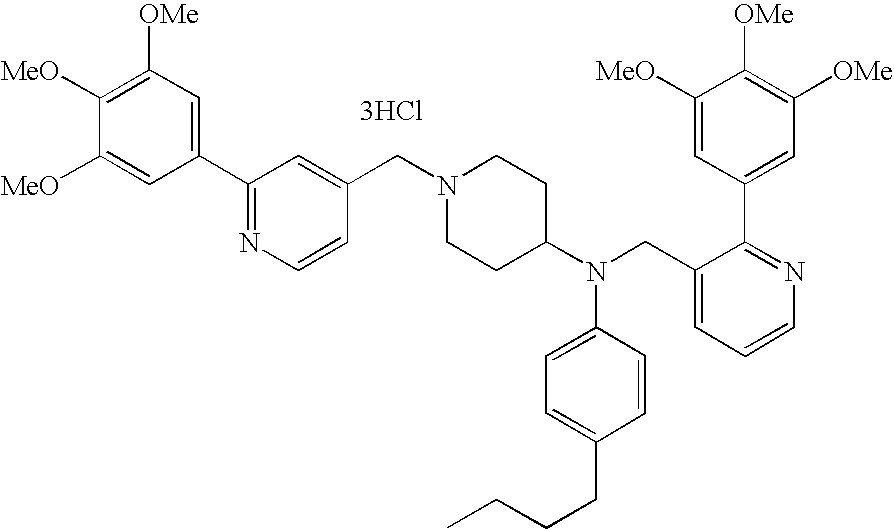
[3HCl].C1(C2=NC=CC(CN3CCC(N(CC4=CC=CN=C4C4=CC([OMe])=C([OMe])C([MeO])=C4)C4=CC=C(CCCC)C=C4)CC3)=C2)=CC([OMe])=C([MeO])C([MeO])=C1
